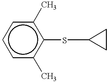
c1(SC2CC2)c(C)cccc1C
